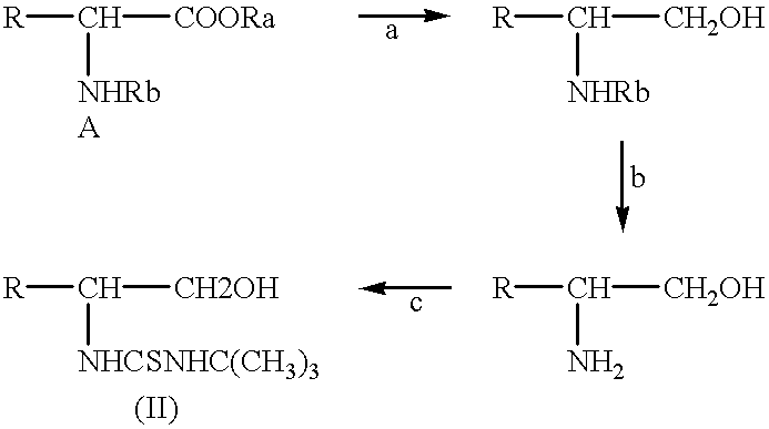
[R]C([NHRb])[COORa].[R]C([NHRb])[CH2OH].[R]C(N)[CH2OH].[R]C([NHCSNHC(CH3)3])[CH2OH]
